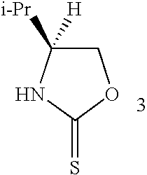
C1C([i-Pr])([H])NC(=S)O1
